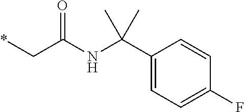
*CC(NC(C1=CC=C(F)C=C1)(C)C)=O
